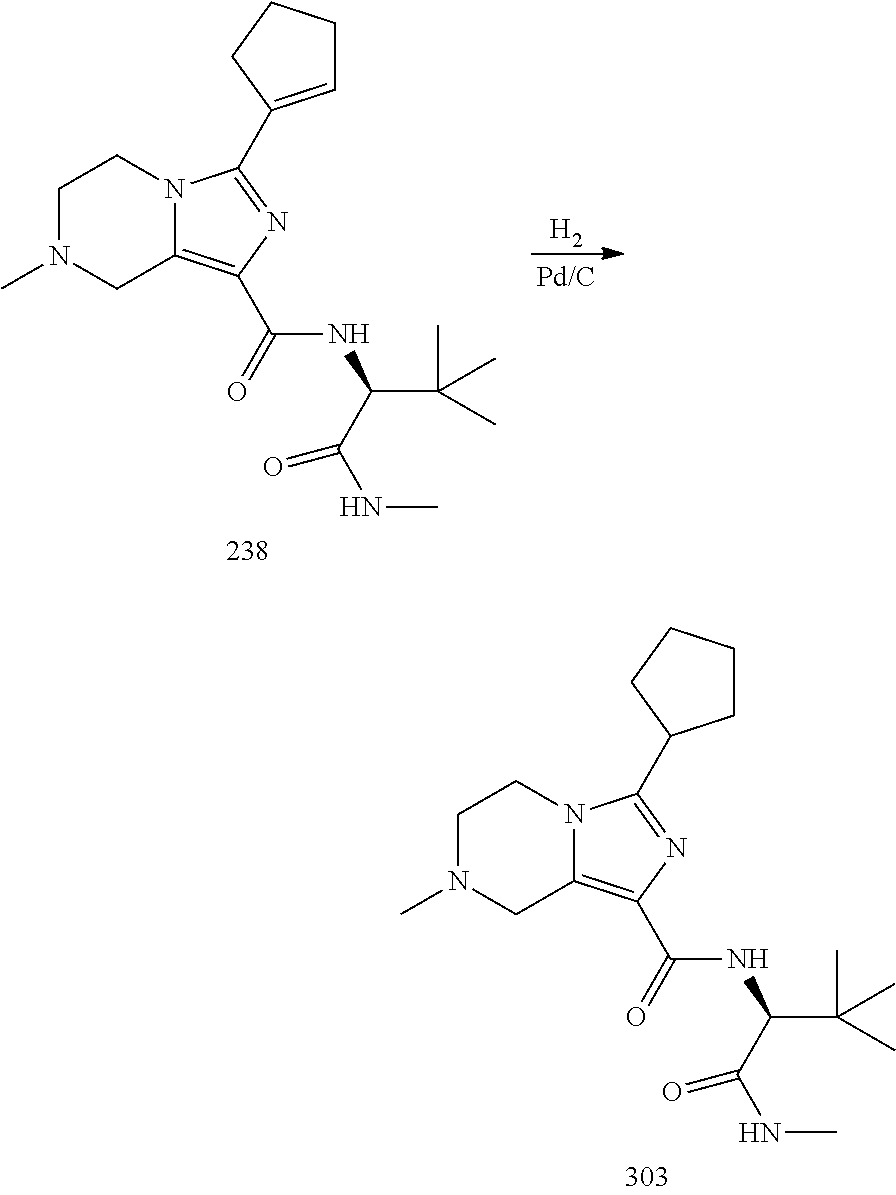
C1N(C)CC2=C(C(=O)NC(C(C)(C)C)C(NC)=O)N=C(C3CCCC3)N2C1.C1N(C)CC2=C(C(=O)NC(C(C)(C)C)C(NC)=O)N=C(C3=CCCC3)N2C1.[H2]
